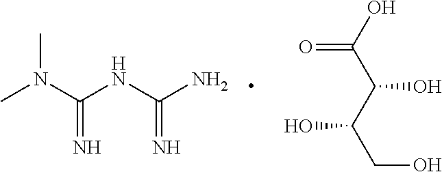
CN(C(=N)NC(=N)N)C.O=C(O)C(C(CO)O)O
